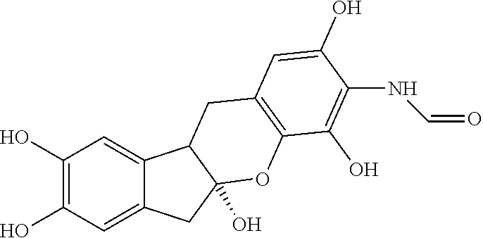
C1(O)=C(O)C=C2C(=C1)C1C(O)(C2)OC2=C(C1)C=C(O)C(NC=O)=C2O
